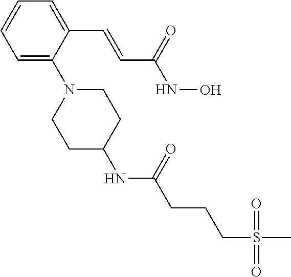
C1=C(C=CC(NO)=O)C(N2CCC(NC(=O)CCCS(=O)(=O)C)CC2)=CC=C1
